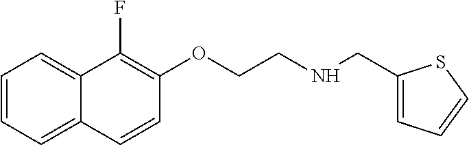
C1=CC=C2C(=C1)C(F)=C(OCCNCC1=CC=CS1)C=C2
